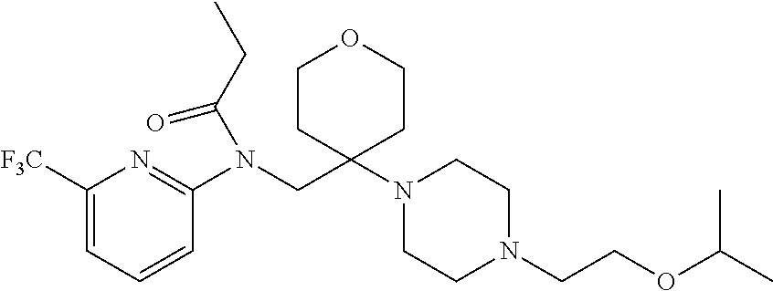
C1([F3C])=CC=CC(N(CC2(N3CCN(CCOC(C)C)CC3)CCOCC2)C(CC)=O)=N1
